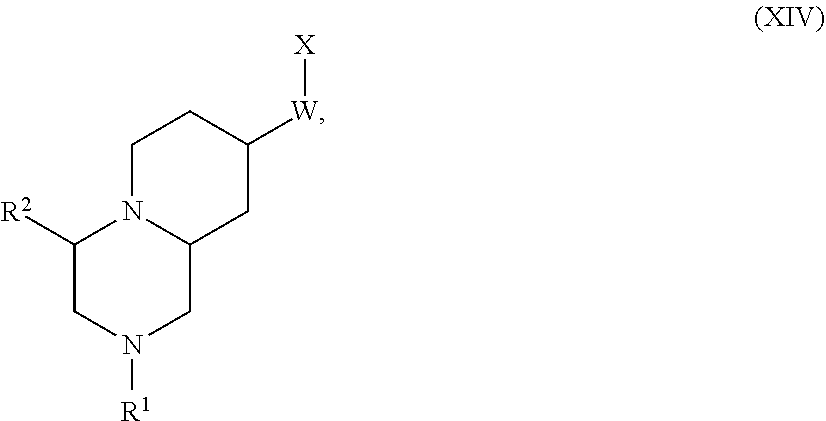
C1([R2])CN([R1])CC2N1CCC([W][X])C2
